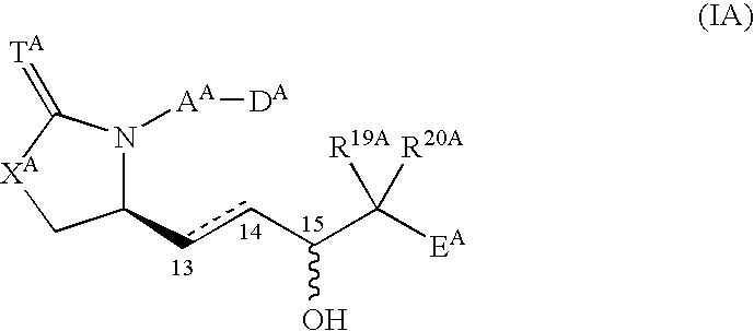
C1(ccC(C([EA])([R19A])[R20A])O)N([AA][DA])C(=[TA])[XA]C1
